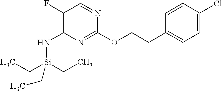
C1(OCCC2=CC=C(Cl)C=C2)=NC(N[Si](CC)(CC)CC)=C(F)C=N1
